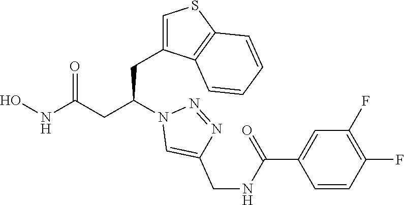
C1(CC(CC(NO)=O)N2C=C(CNC(C3=CC(F)=C(F)C=C3)=O)N=N2)=CSC2=C1C=CC=C2
